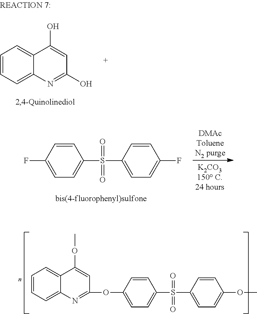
C1=CC=C2C(=C1)C(O)=CC(O)=N2.C1=CC(F)=CC=C1S(C1=CC=C(F)C=C1)(=O)=O.C1=CC=C2C(=C1)C(OC)=CC(OC1=CC=C(S(C3=CC=C(OC)C=C3)(=O)=O)C=C1)=N2
